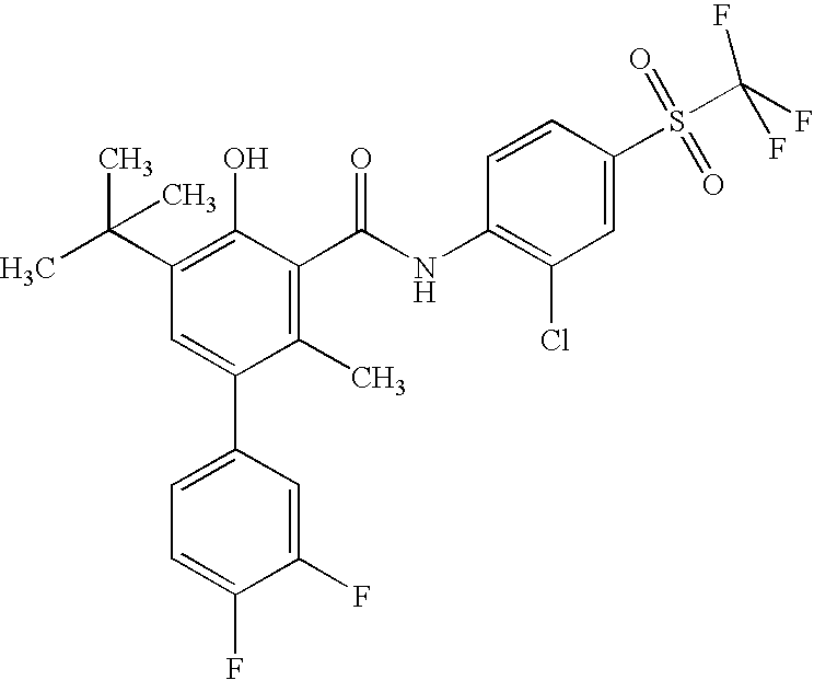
C1(C)=C(C(NC2=C(Cl)C=C(S(C(F)(F)F)(=O)=O)C=C2)=O)C(O)=C(C(C)(C)C)C=C1C1=CC=C(F)C(F)=C1
